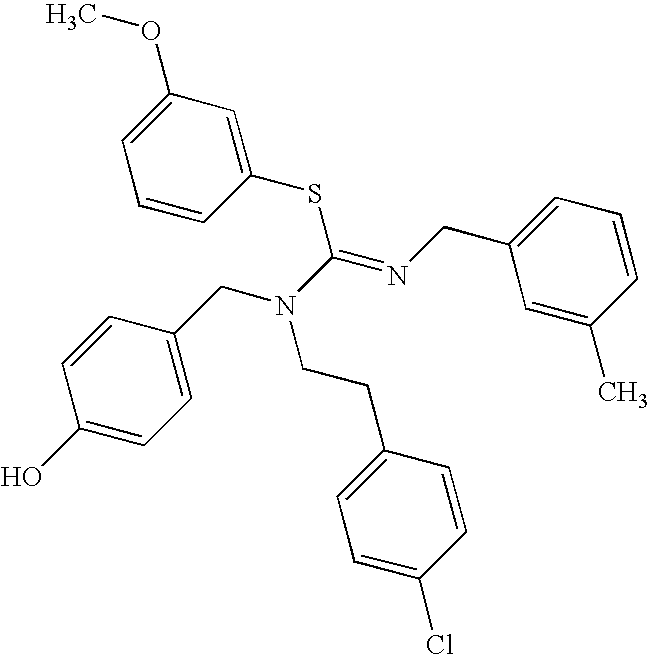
C1=C(CN(C(=NCC2=CC=CC(C)=C2)SC2=CC(OC)=CC=C2)CCC2=CC=C(Cl)C=C2)C=CC(O)=C1
